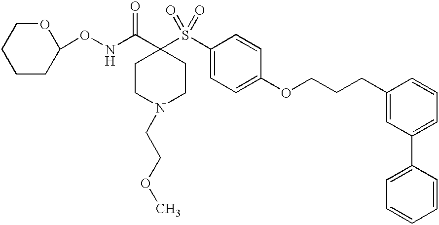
O1CCCCC1ONC(C1(S(C2=CC=C(OCCCC3=CC(C4=CC=CC=C4)=CC=C3)C=C2)(=O)=O)CCN(CCOC)CC1)=O
